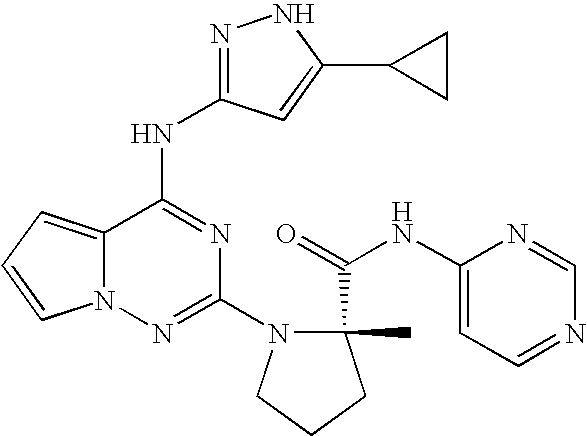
N1=C(NC2=NC(N3C(C(NC4=CC=NC=N4)=O)(C)CCC3)=NN3C2=CC=C3)C=C(C2CC2)N1
